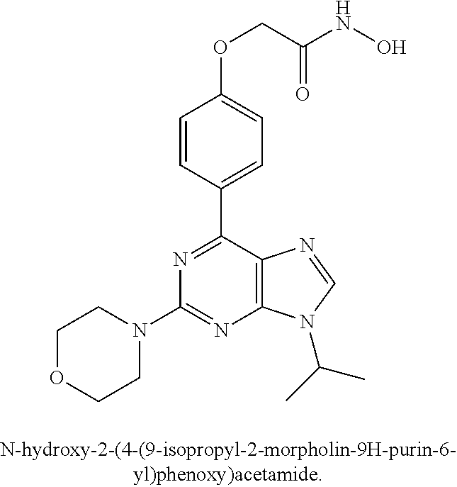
N1(C2=NC3=C(C(C4=CC=C(OCC(NO)=O)C=C4)=N2)N=CN3C(C)C)CCOCC1
